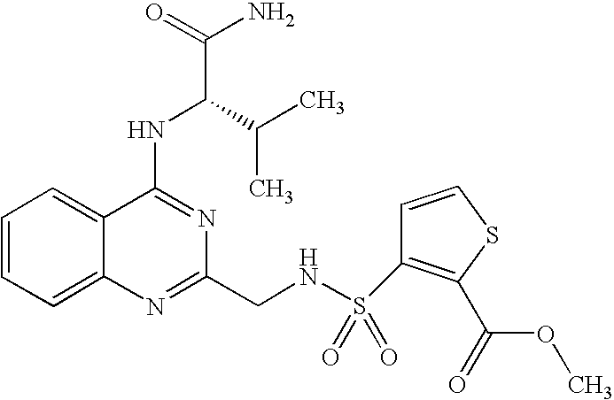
C12=CC=CC=C1C(NC(C(N)=O)C(C)C)=NC(CNS(=O)(=O)C1=C(C(=O)OC)SC=C1)=N2
